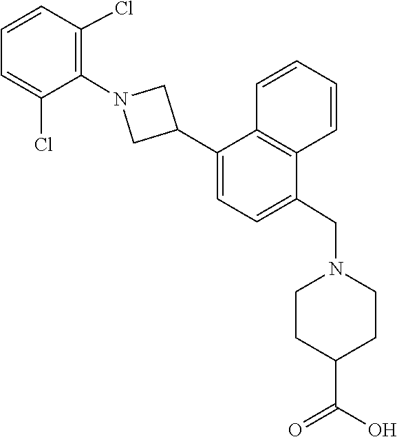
C1=CC=CC2=C1C(C1CN(C3=C(Cl)C=CC=C3Cl)C1)=CC=C2CN1CCC(C(=O)O)CC1
